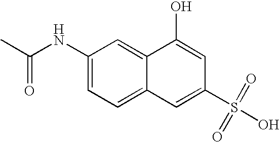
C1=C2C(=CC(NC(C)=O)=C1)C(O)=CC(S(O)(=O)=O)=C2
